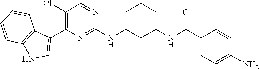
C1(Cl)=C(C2=CNC3=C2C=CC=C3)N=C(NC2CC(NC(=O)C3=CC=C(N)C=C3)CCC2)N=C1
